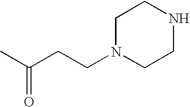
N1(CCC(C)=O)CCNCC1
